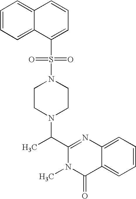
N1(S(C2=CC=CC3=CC=CC=C32)(=O)=O)CCN(C(C2=NC3=CC=CC=C3C(=O)N2C)C)CC1
